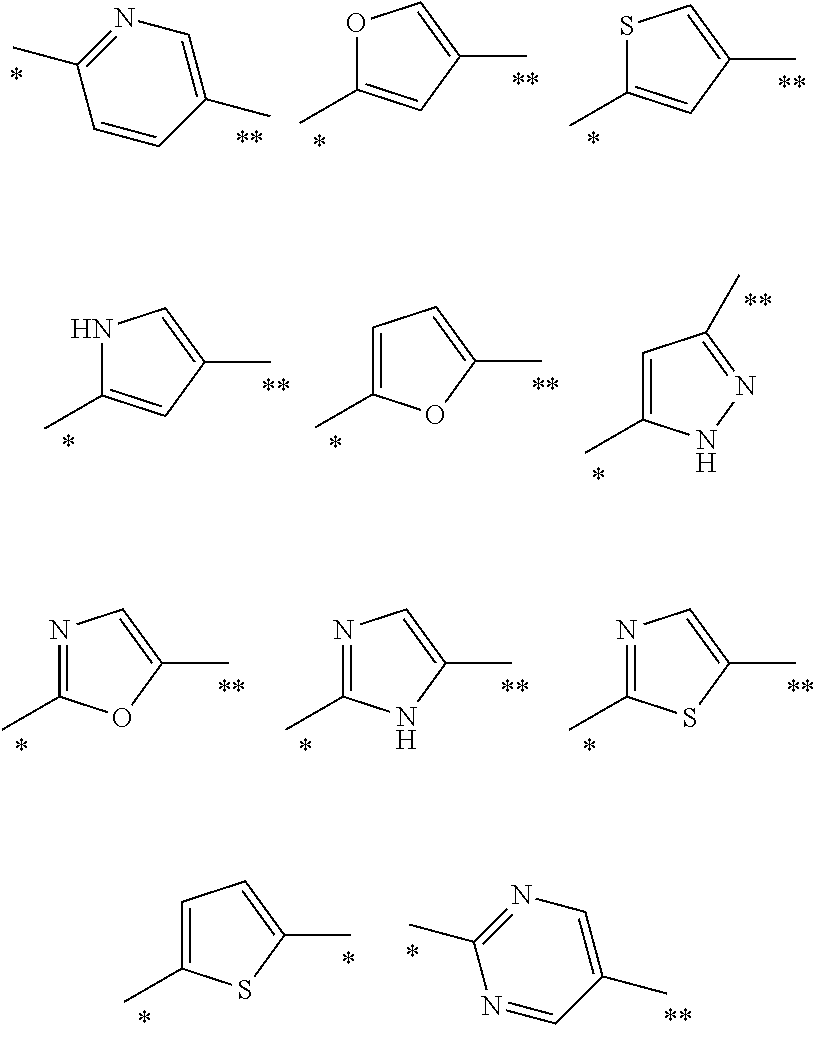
S1C(C)=CC(C)=C1.O1C(C)=CC(C)=C1.C1=CC(C)=CN=C1C.C1=C(C)NN=C1C.N1C(C)=CC(C)=C1.C1=C(C)OC(C)=C1.N1=C(C)SC(C)=C1.N1=C(C)NC(C)=C1.N1=C(C)OC(C)=C1.C1=C(C)SC(C)=C1.N1=CC(C)=CN=C1C
